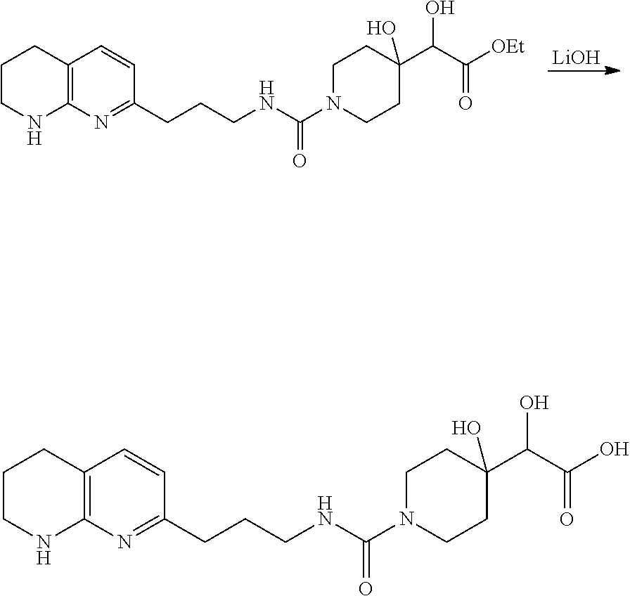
C1N(C(NCCCC2=NC3=C(C=C2)CCCN3)=O)CCC(O)(C(C([OEt])=O)O)C1.[LiOH].C1N(C(NCCCC2=NC3=C(C=C2)CCCN3)=O)CCC(O)(C(C(O)=O)O)C1
